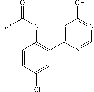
N1=C(O)C=C(C2=C(NC(=O)[F3C])C=CC(Cl)=C2)N=C1
